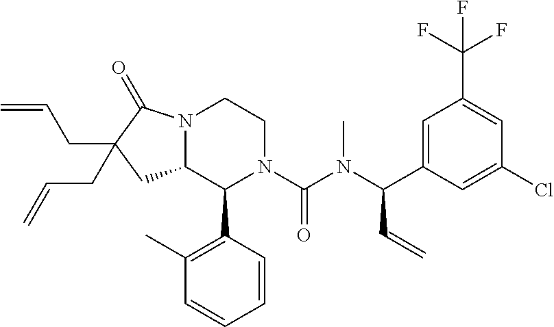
C1=C(C(N(C(N2C(C3=C(C)C=CC=C3)C3N(CC2)C(=O)C(CC=C)(CC=C)C3)=O)C)C=C)C=C(Cl)C=C1C(F)(F)F
